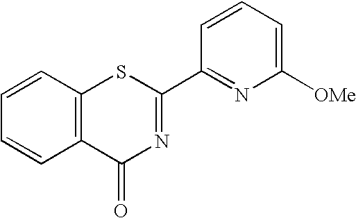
C1=CC2=C(C=C1)C(=O)N=C(C1=NC([OMe])=CC=C1)S2
